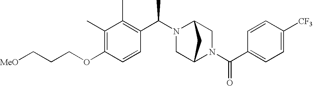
C(CCOC1=C(C)C(C)=C(C(N2CC3N(C(C4=CC=C([CF3])C=C4)=O)CC2C3)C)C=C1)[MeO]
